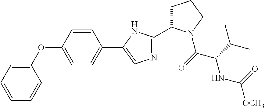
O(C1=CC=C(C2=CN=C(C3CCCN3C(C(C(C)C)NC(=O)[OCH3])=O)N2)C=C1)C1=CC=CC=C1
